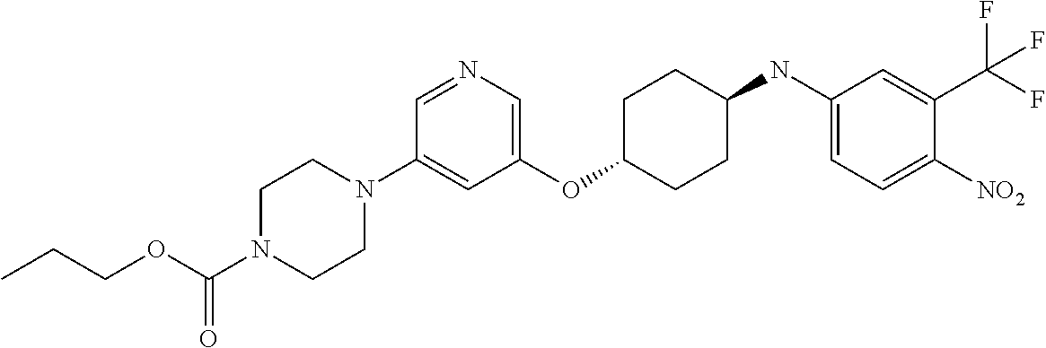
C1(OC2CCC(NC3=CC=C([NO2])C(C(F)(F)F)=C3)CC2)=CN=CC(N2CCN(C(OCCC)=O)CC2)=C1
